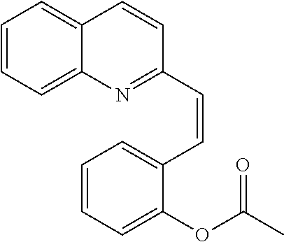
C1=CC=C2C(=C1)C=CC(C=CC1=CC=CC=C1OC(C)=O)=N2
